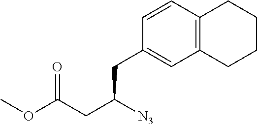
C1(CC(CC(OC)=O)[N3])=CC2=C(C=C1)CCCC2
